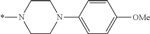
*N1CCN(C2=CC=C([OMe])C=C2)CC1
